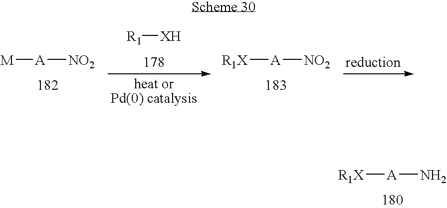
[M][A][NO2].[R1][XH].[R1X][A][NO2].[R1X][A]N
